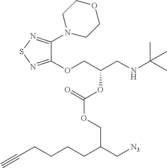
C1(OCC(CNC(C)(C)C)OC(OCC(C[N3])CCCCC#C)=O)=NSN=C1N1CCOCC1
